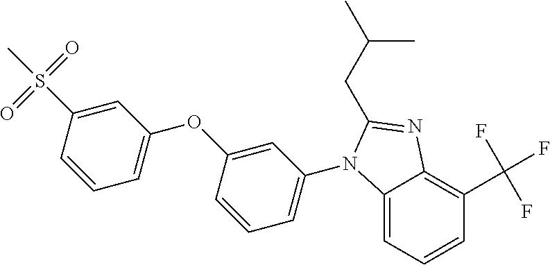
C1(N2C3=CC=CC(C(F)(F)F)=C3N=C2CC(C)C)=CC=CC(OC2=CC=CC(S(C)(=O)=O)=C2)=C1
